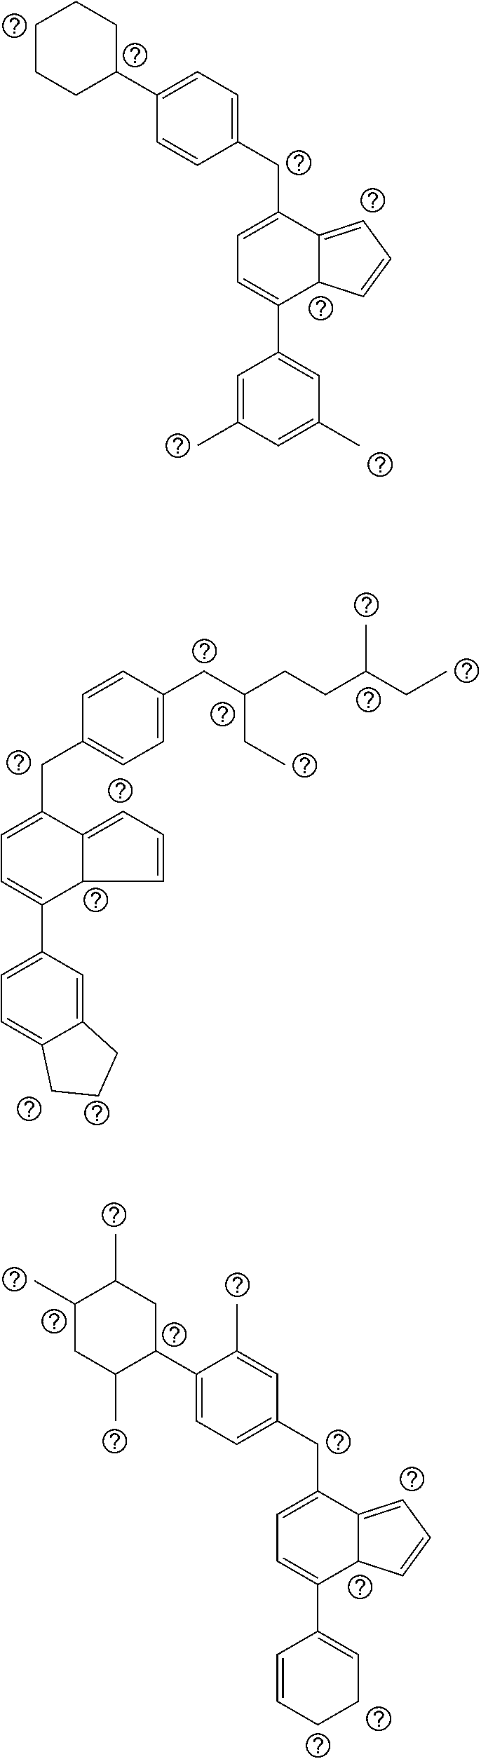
C1C(C2=CC=C(CC3=CC=C(C4=CC(C)=CC(C)=C4)C4C3=CC=C4)C=C2)CCCC1.C1=C(CC(CC)CCC(CC)C)C=CC(CC2=CC=C(C3=CC=C4C(=C3)CCC4)C3C2=CC=C3)=C1.C1C(C2=CC=C(CC3=CC=C(C4=CCCC=C4)C4C3=CC=C4)C=C2C)C(C)CC(C)C1C
